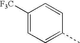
C1([F3C])=CC=C(C)C=C1
